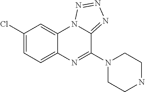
C1(Cl)=CC=C2C(=C1)N1C(=NN=N1)C(N1CCNCC1)=N2
